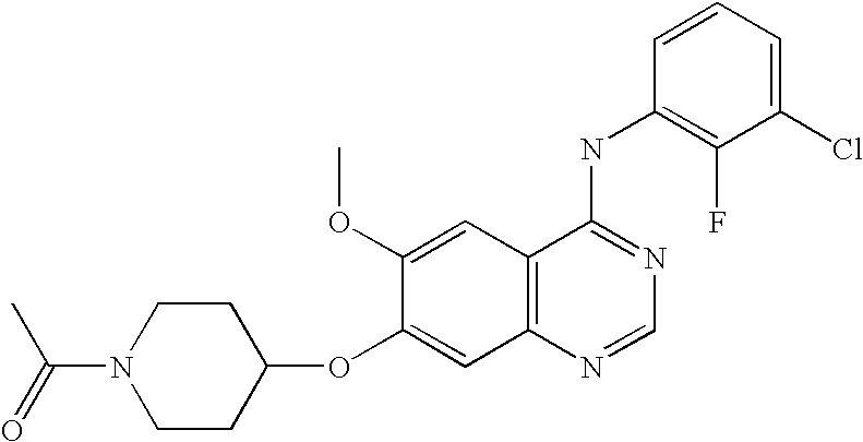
C1=CC=C(Cl)C(F)=C1NC1=NC=NC2=C1C=C(OC)C(OC1CCN(C(=O)C)CC1)=C2
